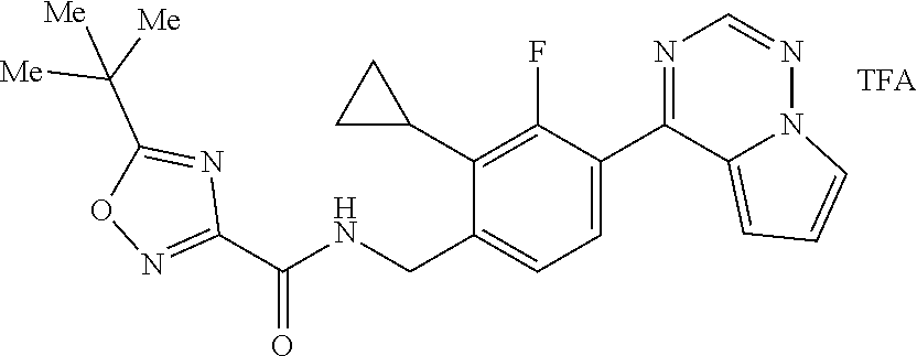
C1(C2CC2)=C(F)C(C2=NC=NN3C2=CC=C3)=CC=C1CNC(C1=NOC(C([Me])([Me])[Me])=N1)=O
